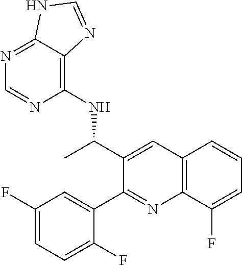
C12=C(C(F)=CC=C1)N=C(C1=CC(F)=CC=C1F)C(C(C)NC1=C3C(=NC=N1)NC=N3)=C2
